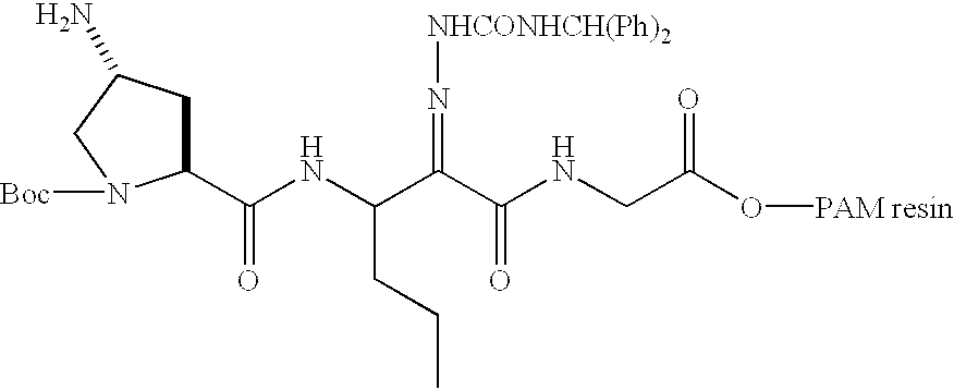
C(NC(C(C(NCC(O[PAM resin])=O)=O)=N[NHCONHCH(Ph)2])CCC)(=O)C1CC(N)CN1[Boc]
